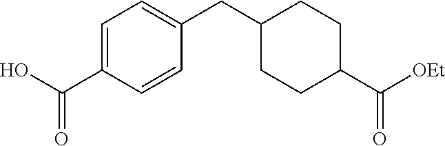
C1=C(C(O)=O)C=CC(CC2CCC(C([OEt])=O)CC2)=C1
